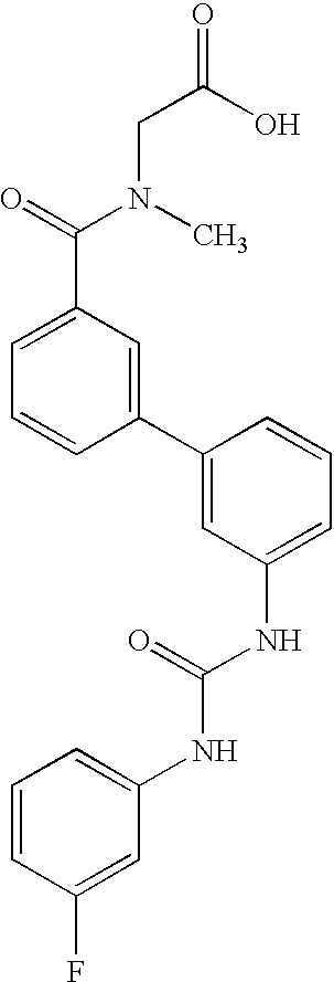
C1=C(C(=O)N(CC(=O)O)C)C=C(C2=CC(NC(=O)NC3=CC=CC(F)=C3)=CC=C2)C=C1
